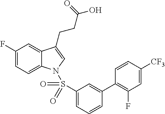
C1(F)=CC=C2C(=C1)C(CCC(O)=O)=CN2S(C1=CC=CC(C2=C(F)C=C([CF3])C=C2)=C1)(=O)=O
